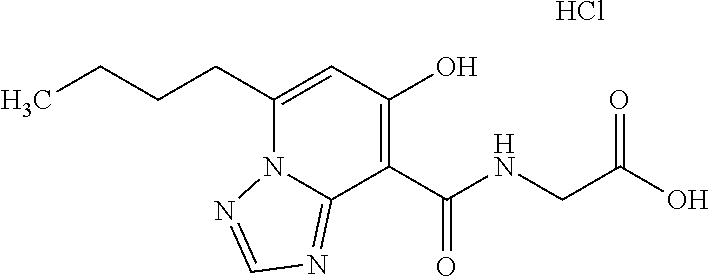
C(CCC1=CC(O)=C(C(NCC(O)=O)=O)C2=NC=NN12)C.Cl
